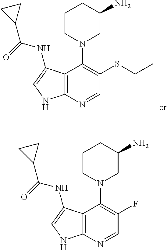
C(=O)(NC1=CNC2=C1C(N1CC(N)CCC1)=C(SCC)C=N2)C1CC1.C(=O)(NC1=CNC2=C1C(N1CC(N)CCC1)=C(F)C=N2)C1CC1
